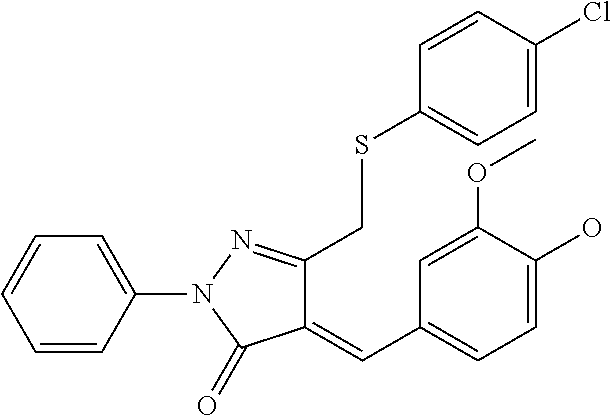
C1=CC(N2N=C(CSC3=CC=C(Cl)C=C3)C(=CC3=CC=C(O)C(OC)=C3)C2=O)=CC=C1
